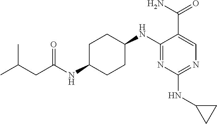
CC(CC(NC1CCC(NC2=NC(NC3CC3)=NC=C2C(N)=O)CC1)=O)C
